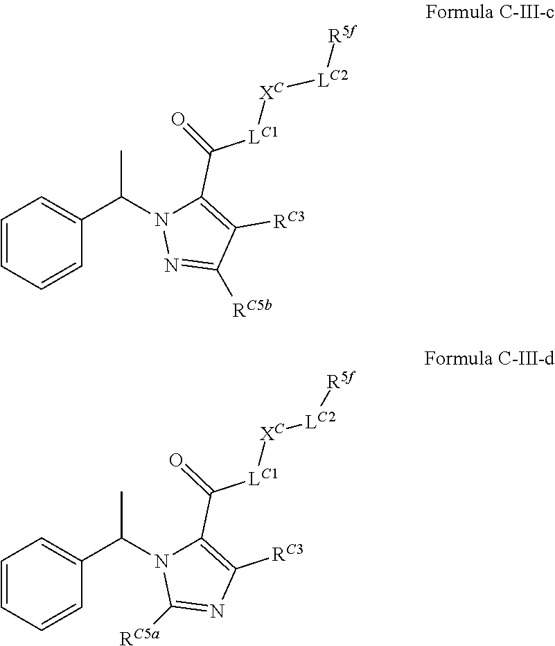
C1=CC=CC(C(N2C(C([LC1][XC][LC2][R5f])=O)=C([RC3])C([RC5b])=N2)C)=C1.C1=CC=CC(C(N2C(C([LC1][XC][LC2][R5f])=O)=C([RC3])N=C2[RC5a])C)=C1
